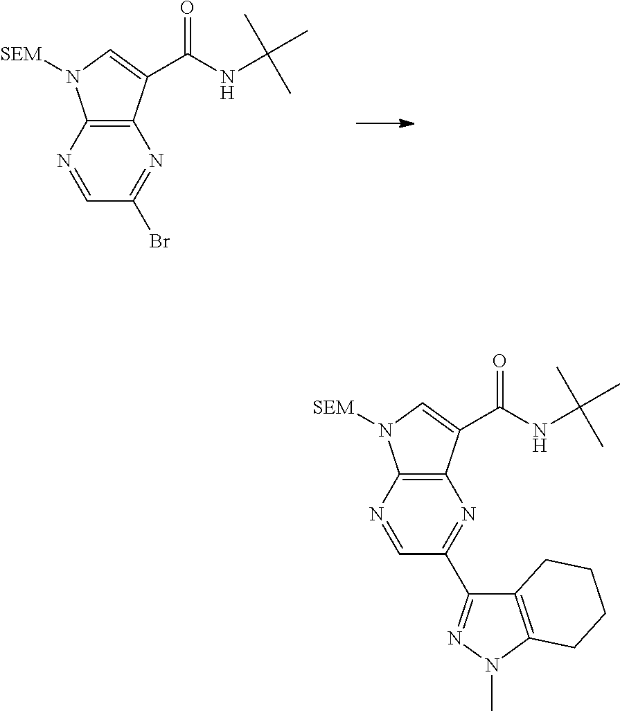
C12=C(N=CC(Br)=N1)N([SEM])C=C2C(NC(C)(C)C)=O.C12=C(N=CC(C3=NN(C)C4=C3CCCC4)=N1)N([SEM])C=C2C(NC(C)(C)C)=O
